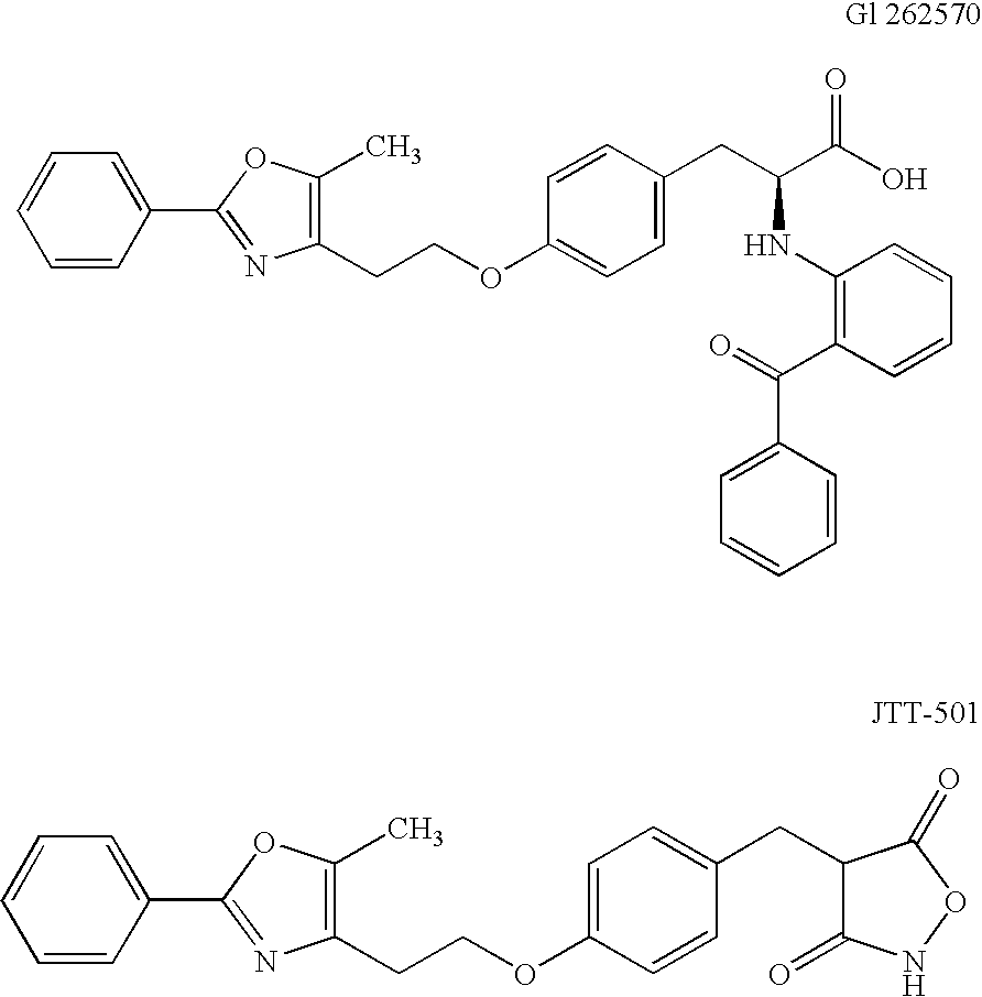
C1=CC(C2=NC(CCOC3=CC=C(CC(C(O)=O)NC4=C(C(C5=CC=CC=C5)=O)C=CC=C4)C=C3)=C(C)O2)=CC=C1.C1=CC(C2=NC(CCOC3=CC=C(CC4C(=O)NOC4=O)C=C3)=C(C)O2)=CC=C1
